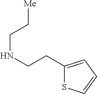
C([Me])CNCCC1=CC=CS1
